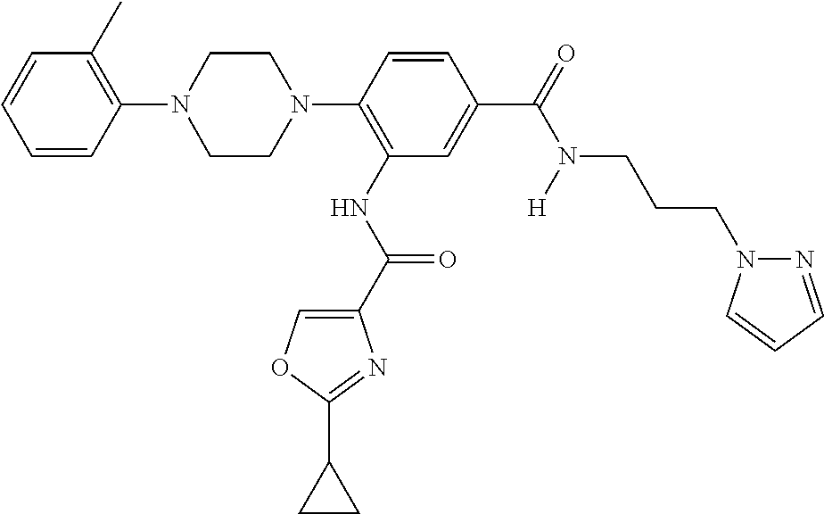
C1(N2CCN(C3=C(NC(=O)C4=COC(C5CC5)=N4)C=C(C(=O)N([H])CCCN4N=CC=C4)C=C3)CC2)=C(C)C=CC=C1
